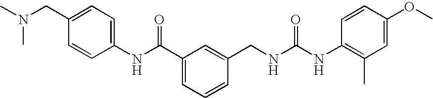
C1(NC(C2=CC=CC(CNC(NC3=C(C)C=C(OC)C=C3)=O)=C2)=O)=CC=C(CN(C)C)C=C1
